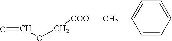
C=COC[COO]CC1=CC=CC=C1
